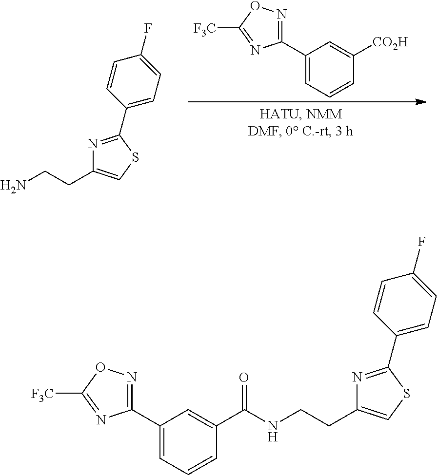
N1=C(C2=CC=C(F)C=C2)SC=C1CCN.C1(C2=CC=CC([CO2H])=C2)=NOC([F3C])=N1.C1(C2=CC=CC(C(NCCC3=CSC(C4=CC=C(F)C=C4)=N3)=O)=C2)=NOC([F3C])=N1
